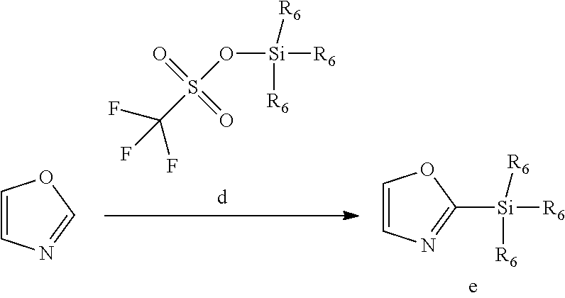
O([Si]([R6])([R6])[R6])S(C(F)(F)F)(=O)=O.C1=CN=CO1.C1=CN=C([Si]([R6])([R6])[R6])O1
